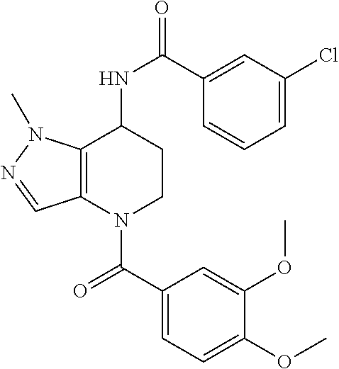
C12=C(N(C(C3=CC=C(OC)C(OC)=C3)=O)CCC1NC(=O)C1=CC(Cl)=CC=C1)C=NN2C
